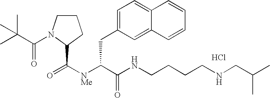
Cl.[NMe](C(C(NCCCCNCC(C)C)=O)CC1=CC=C2C(=C1)C=CC=C2)C(=O)C1N(C(=O)C(C)(C)C)CCC1
